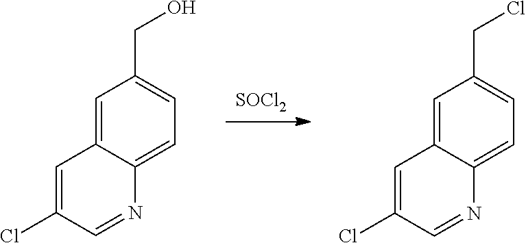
[SOCl2].C1=C2C(=CC=C1CCl)N=CC(Cl)=C2.C1=C2C(=CC=C1CO)N=CC(Cl)=C2
